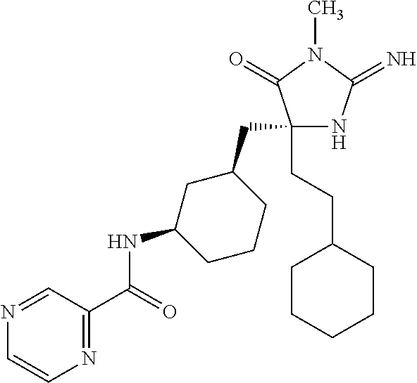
C1(CC2CC(NC(=O)C3=NC=CN=C3)CCC2)(CCC2CCCCC2)NC(=N)N(C)C1=O
